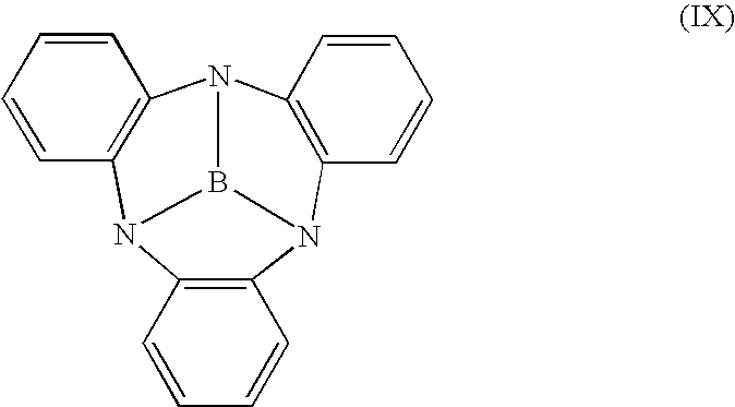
C12=C(N3C4=C(N5C6=C(N1B35)C=CC=C6)C=CC=C4)C=CC=C2
